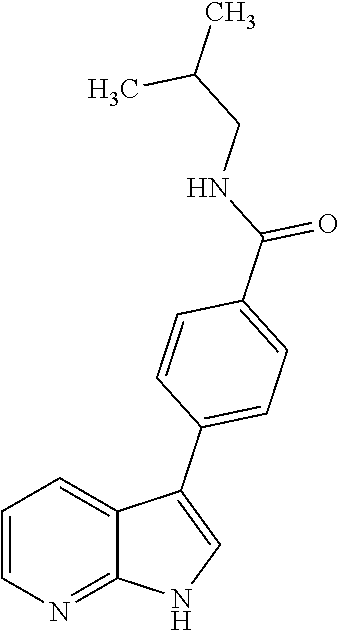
C1=CN=C2C(=C1)C(C1=CC=C(C(NCC(C)C)=O)C=C1)=CN2
